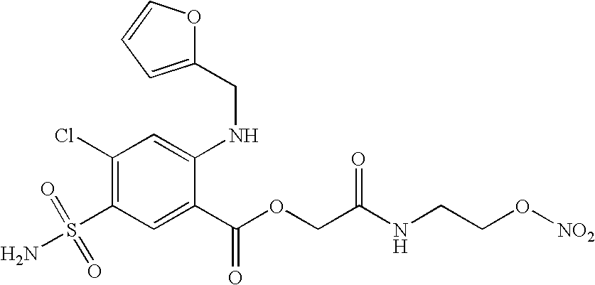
C1(Cl)=C(S(=O)(=O)N)C=C(C(OCC(NCCO[NO2])=O)=O)C(NCC2=CC=CO2)=C1
